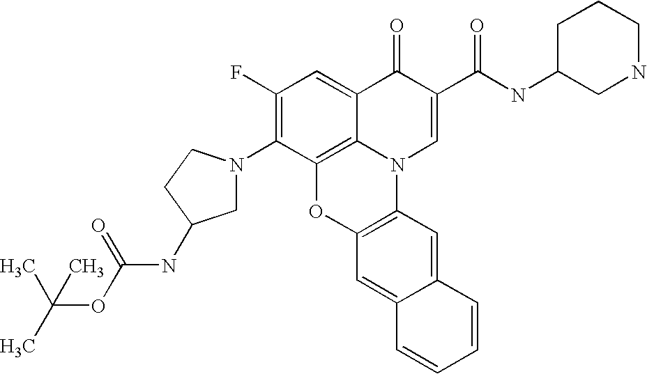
C1(F)=C(N2CC(NC(=O)OC(C)(C)C)CC2)C2=C3C(=C1)C(=O)C(C(NC1CNCCC1)=O)=CN3C1=C(O2)C=C2C(=C1)C=CC=C2
